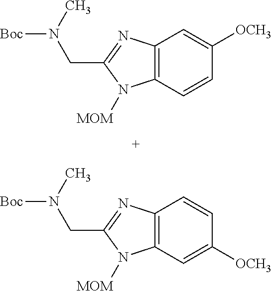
C12=C(C=CC([OCH3])=C1)N([MOM])C(CN([Boc])C)=N2.C12=C(C=C([OCH3])C=C1)N([MOM])C(CN([Boc])C)=N2
